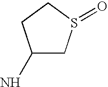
C1(N)CS(=O)CC1
